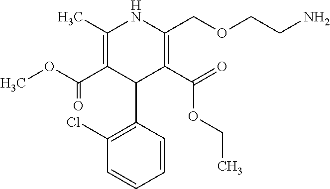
C1(C)=C(C(=O)OC)C(C2=C(Cl)C=CC=C2)C(C(OCC)=O)=C(COCCN)N1
